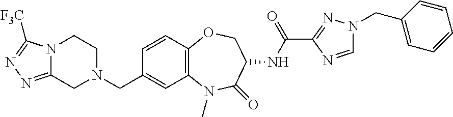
C1C2=NN=C([F3C])N2CCN1CC1=CC2=C(C=C1)OCC(NC(C1=NN(CC3=CC=CC=C3)C=N1)=O)C(=O)N2C
